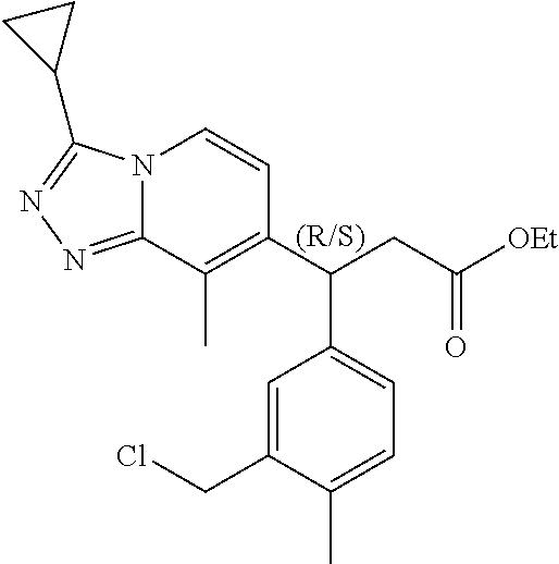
N12C(=NN=C1C1CC1)C(C)=C(C(CC([OEt])=O)C1=CC=C(C)C(CCl)=C1)C=C2
